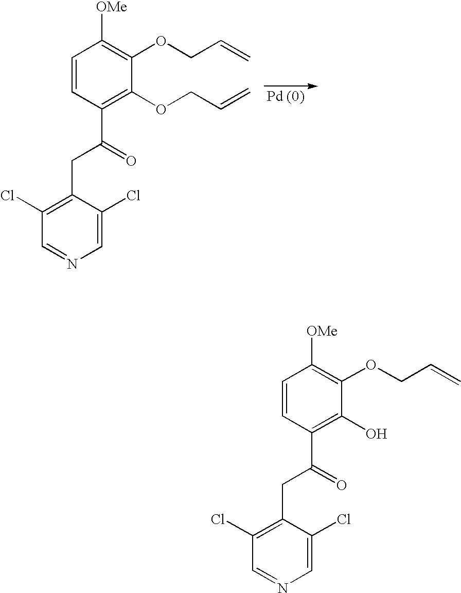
C1=CC(C(=O)CC2=C(Cl)C=NC=C2Cl)=C(OCC=C)C(OCC=C)=C1[OMe].C1=CC(C(=O)CC2=C(Cl)C=NC=C2Cl)=C(O)C(OCC=C)=C1[OMe]
